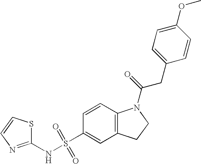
C1=CC2=C(C=C1S(NC1=NC=CS1)(=O)=O)CCN2C(=O)CC1=CC=C(OC)C=C1
